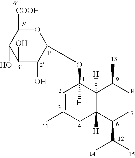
O1C([COOH])C(O)C(O)C(O)C1OC1([H])C=C(C)CC2([H])C1([H])C(C)CCC2C(C)C
